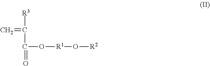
C=C([R3])C(=O)O[R1]O[R2]
